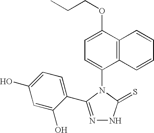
C1=C(OCCC)C2=C(C(N3C(=S)NN=C3C3=CC=C(O)C=C3O)=C1)C=CC=C2
